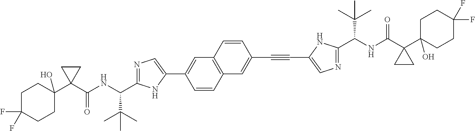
N1=C(C(NC(C2(C3(O)CCC(F)(F)CC3)CC2)=O)C(C)(C)C)NC(C2=CC3=C(C=C2)C=C(C#CC2=CN=C(C(NC(C4(C5(O)CCC(F)(F)CC5)CC4)=O)C(C)(C)C)N2)C=C3)=C1
